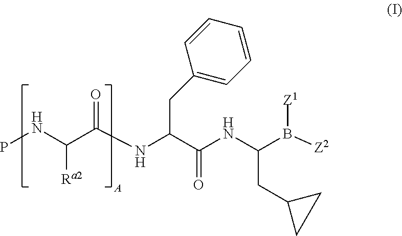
[Z1]B([Z2])C(NC(C(NC(C(NP)[Ra2])=O)CC1=CC=CC=C1)=O)CC1CC1
